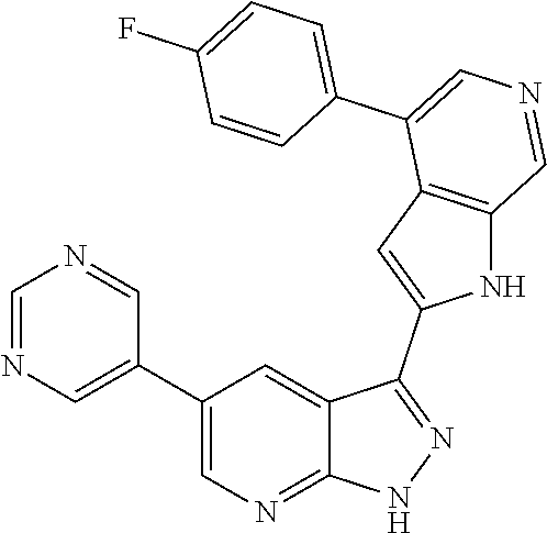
C1(C2=CN=CN=C2)=CN=C2C(=C1)C(C1=CC3=C(N1)C=NC=C3C1=CC=C(F)C=C1)=NN2
